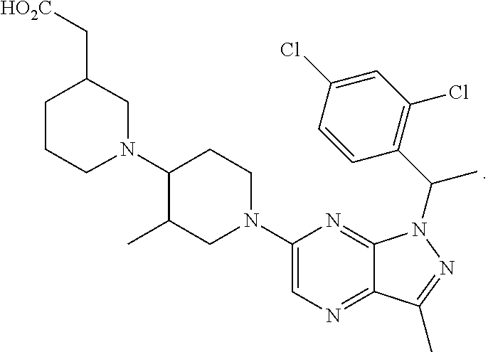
N1(C2C(C)CN(C3=CN=C4C(=N3)N(C(C3=C(Cl)C=C(Cl)C=C3)C)N=C4C)CC2)CC(C[HO2C])CCC1
